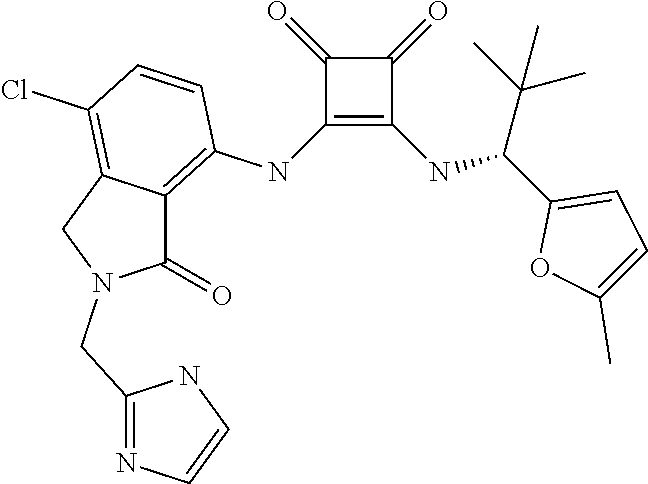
C1(NC2=C3C(=C(Cl)C=C2)CN(CC2=NC=CN2)C3=O)=C(NC(C2=CC=C(C)O2)C(C)(C)C)C(=O)C1=O
